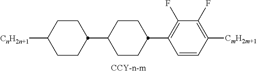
C1CC(C2=C(F)C(F)=C([CmH2m+1])C=C2)CCC1C1CCC([CnH2n+1])CC1
